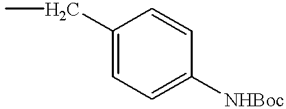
C1(CC)=CC=C([NHBoc])C=C1
